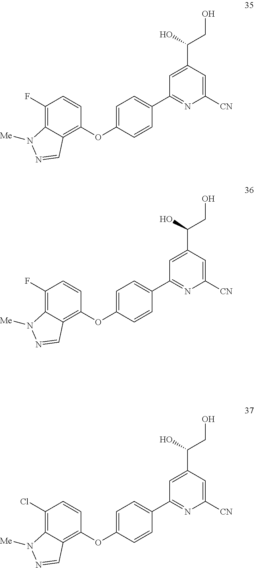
C1(F)=C2C(=C(OC3=CC=C(C4=NC([CN])=CC(C(CO)O)=C4)C=C3)C=C1)C=NN2[Me].C1(F)=C2C(=C(OC3=CC=C(C4=NC([CN])=CC(C(CO)O)=C4)C=C3)C=C1)C=NN2[Me].C1(Cl)=C2C(=C(OC3=CC=C(C4=NC([CN])=CC(C(CO)O)=C4)C=C3)C=C1)C=NN2[Me]
